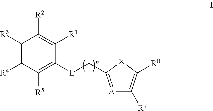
C1([R3])=C([R4])C([R5])=C([L]CC2=[A]C([R7])=C([R8])[X]2)C([R1])=C1[R2]
